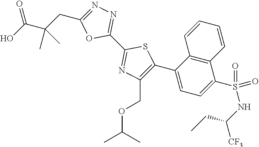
C1(C2=NN=C(CC(C(O)=O)(C)C)O2)=NC(COC(C)C)=C(C2=CC=C(S(NC(CC)[CF3])(=O)=O)C3=C2C=CC=C3)S1
